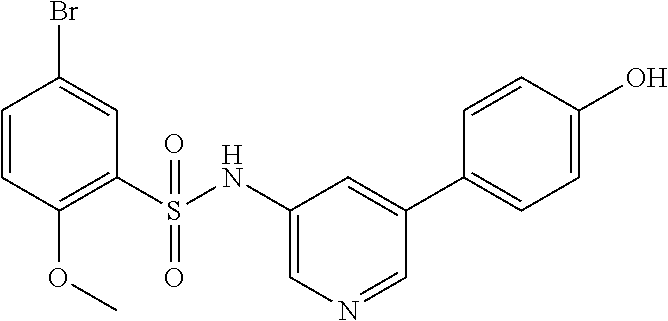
C1=CC(OC)=C(S(=O)(=O)NC2=CN=CC(C3=CC=C(O)C=C3)=C2)C=C1Br
